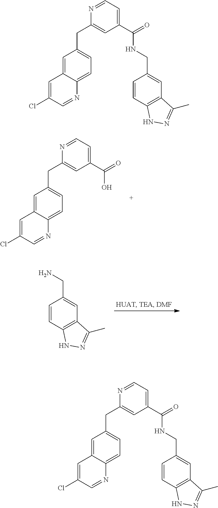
C1=C2C(=CC=C1CC1=CC(C(=O)O)=CC=N1)N=CC(Cl)=C2.C(C1=CC2=C(C=C1)NN=C2C)N.C1=C2C(=CC=C1CC1=CC(C(=O)NCC3=CC4=C(C=C3)NN=C4C)=CC=N1)N=CC(Cl)=C2.C1=C2C(=CC=C1CC1=CC(C(=O)NCC3=CC4=C(C=C3)NN=C4C)=CC=N1)N=CC(Cl)=C2
